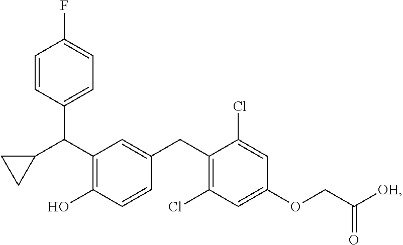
C(C1=C(O)C=CC(CC2=C(Cl)C=C(OCC([OH])=O)C=C2Cl)=C1)(C1=CC=C(F)C=C1)C1CC1
